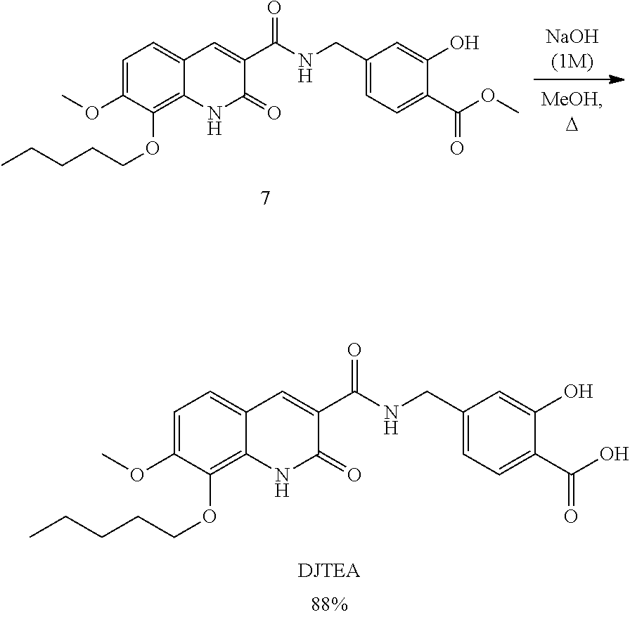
C1=C(OC)C(OCCCCC)=C2C(=C1)C=C(C(NCC1=CC=C(C(OC)=O)C(O)=C1)=O)C(=O)N2.C1=C(OC)C(OCCCCC)=C2C(=C1)C=C(C(NCC1=CC=C(C(O)=O)C(O)=C1)=O)C(=O)N2
